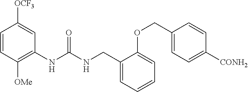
C1=CC([OMe])=C(NC(NCC2=CC=CC=C2OCC2=CC=C([CONH2])C=C2)=O)C=C1[OCF3]
